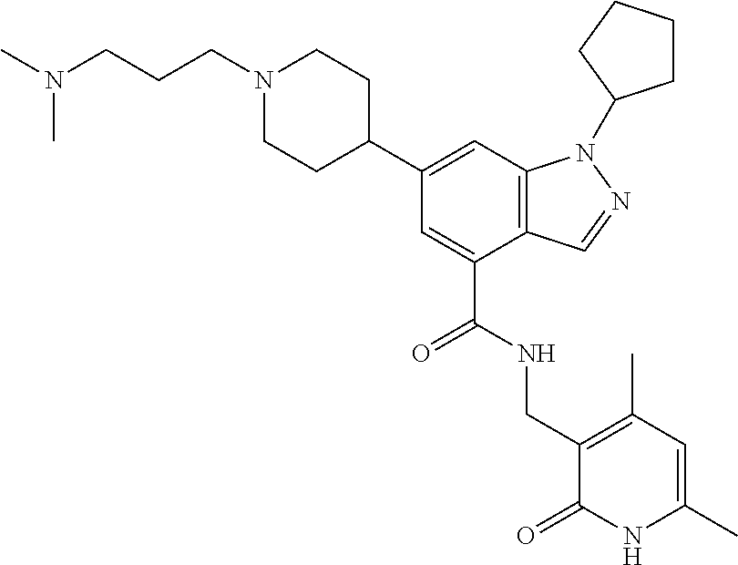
C12=C(C=C(C3CCN(CCCN(C)C)CC3)C=C1C(NCC1=C(C)C=C(C)NC1=O)=O)N(C1CCCC1)N=C2
